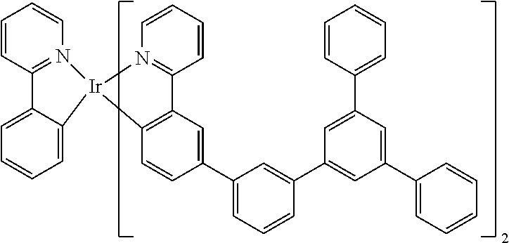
C1=CC2=N(C=C1)[Ir]1(C3=CC=CC=C23)N2=C(C=CC=C2)C2=C1C=CC(C1=CC=CC(C3=CC(C4=CC=CC=C4)=CC(C4=CC=CC=C4)=C3)=C1)=C2
